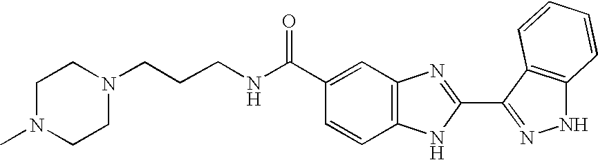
C1=CC2=C(C=C1C(NCCCN1CCN(C)CC1)=O)N=C(C1=NNC3=C1C=CC=C3)N2
